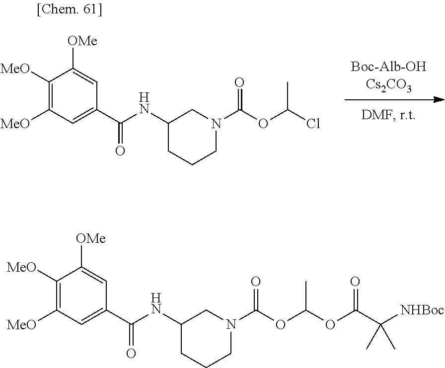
C1N(C(OC(Cl)C)=O)CC(NC(C2=CC([MeO])=C([MeO])C([OMe])=C2)=O)CC1.C1N(C(OC(OC(C([NHBoc])(C)C)=O)C)=O)CC(NC(C2=CC([MeO])=C([MeO])C([OMe])=C2)=O)CC1
